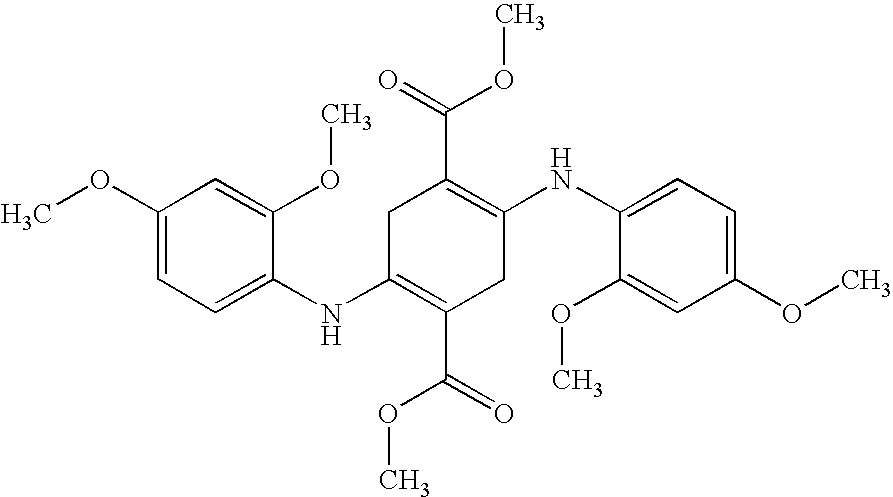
C1(NC2=CC=C(OC)C=C2OC)=C(C(OC)=O)CC(NC2=CC=C(OC)C=C2OC)=C(C(=O)OC)C1
